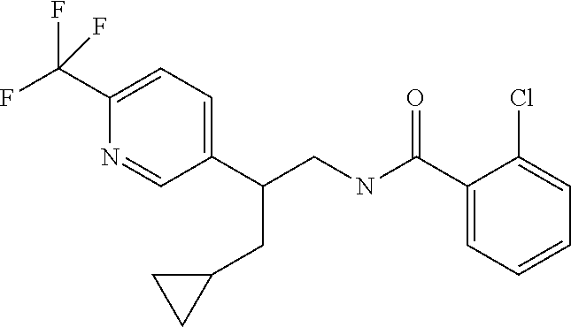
C1(C(CNC(=O)C2=CC=CC=C2Cl)CC2CC2)=CC=C(C(F)(F)F)N=C1
